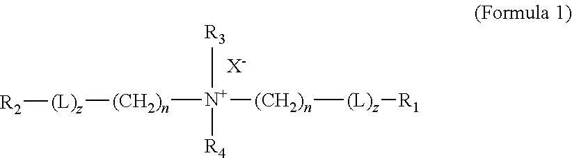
[R3][N+]([R4])([(CH2)n][(L)z][R1])[(CH2)n][(L)z][R2].[X-]
